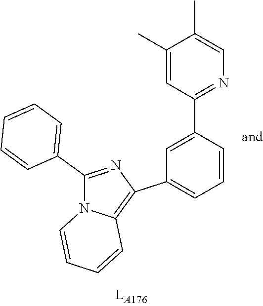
C1(C2=CC=CC(C3=NC=C(C)C(C)=C3)=C2)=C2N(C(C3=CC=CC=C3)=N1)C=CC=C2
